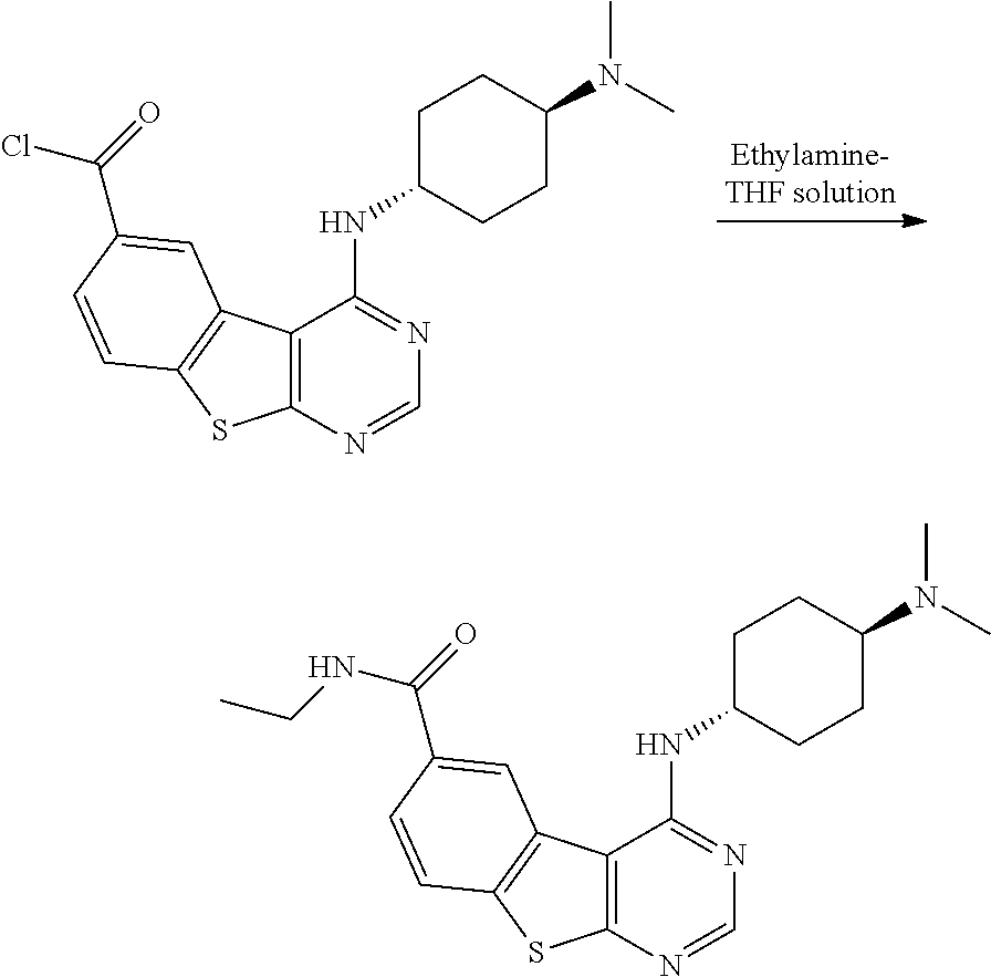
C12=C(N=CN=C1NC1CCC(N(C)C)CC1)SC1=C2C=C(C(=O)Cl)C=C1.C12=C(N=CN=C1NC1CCC(N(C)C)CC1)SC1=C2C=C(C(=O)NCC)C=C1
